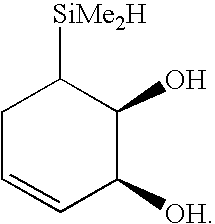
C1C=CC([OH])C(O)C1[SiMe2H]
